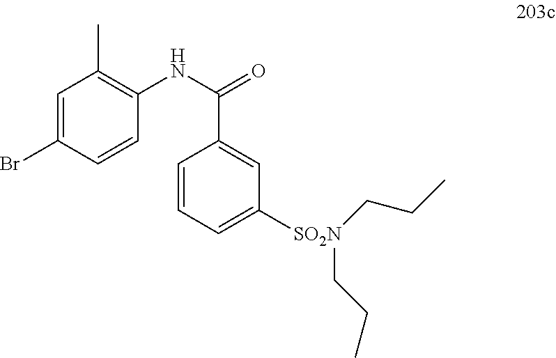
C1=CC=C([SO2N](CCC)CCC)C=C1C(NC1=C(C)C=C(Br)C=C1)=O
